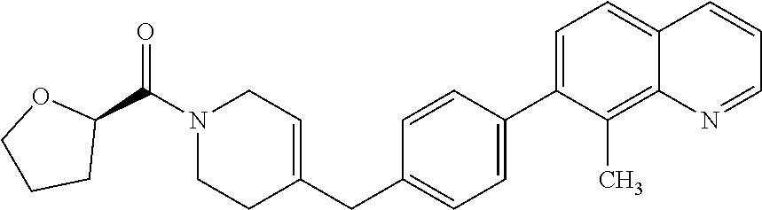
C1=C(C2=CC=C(CC3=CCN(C(C4OCCC4)=O)CC3)C=C2)C(C)=C2C(=C1)C=CC=N2
